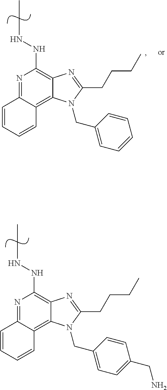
N1=C2C(=C3C(=C1NNCC)N=C(CCCC)N3CC1=CC=CC=C1)C=CC=C2.N1=C2C(=C3C(=C1NNCC)N=C(CCCC)N3CC1=CC=C(CN)C=C1)C=CC=C2
